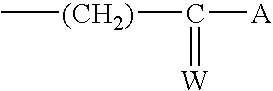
C[(CH2)]C([A])=[W]
